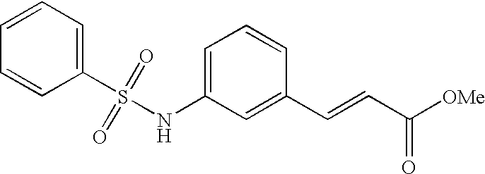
C1=CC=C(S(=O)(=O)NC2=CC=CC(C=CC([OMe])=O)=C2)C=C1
